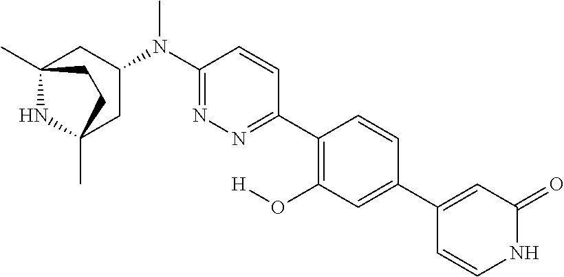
C12(C)NC(C)(CC(N(C3=NN=C(C4=C(O[H])C=C(C5=CC(=O)NC=C5)C=C4)C=C3)C)C1)CC2
